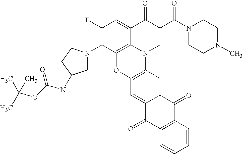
C12=C3C(=CC(F)=C1N1CC(NC(OC(C)(C)C)=O)CC1)C(=O)C(C(=O)N1CCN(C)CC1)=CN3C1=C(O2)C=C2C(=C1)C(=O)C1=C(C2=O)C=CC=C1
